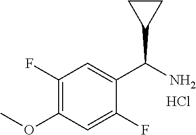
C1(F)=C(OC)C=C(F)C(C(N)C2CC2)=C1.Cl
